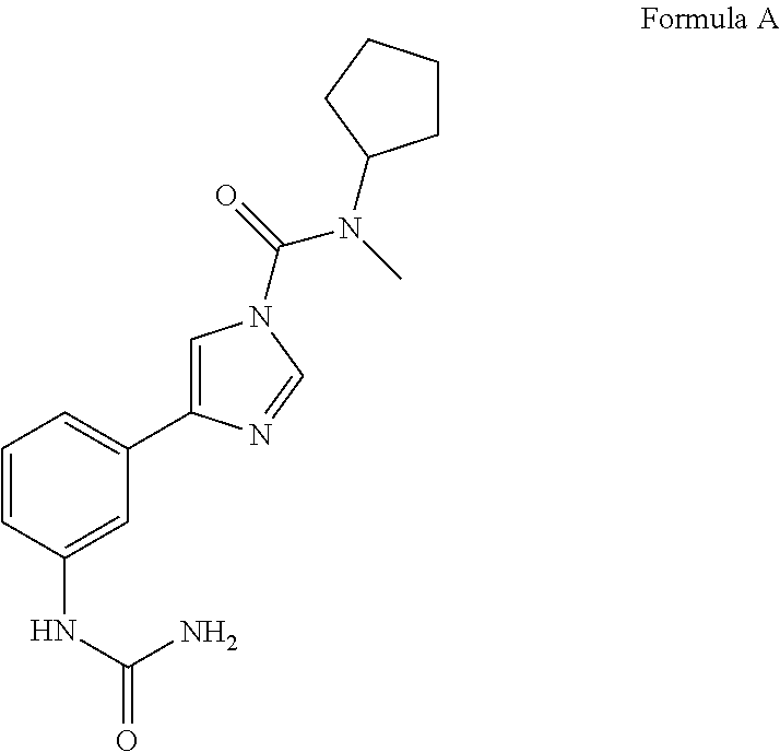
C1=CC(NC(N)=O)=CC(C2=CN(C(=O)N(C)C3CCCC3)C=N2)=C1
